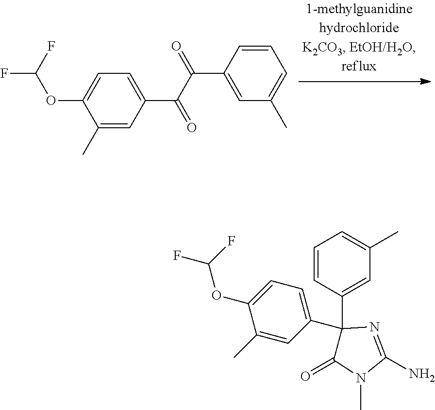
C1=CC(C(C(=O)C2=CC=C(OC(F)F)C(C)=C2)=O)=CC(C)=C1.C1=CC(C2(C3=CC=C(OC(F)F)C(C)=C3)C(=O)N(C)C(N)=N2)=CC(C)=C1
